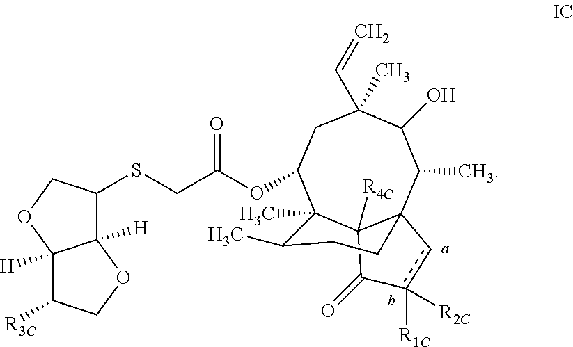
C1(C)(C=C)CC(OC(=O)CSC2C3([H])C([H])(OC2)C([R3C])CO3)C2(C)C3([R4C])C(C(C)C1O)(cc([R2C])([R1C])C3=O)CCC2C
